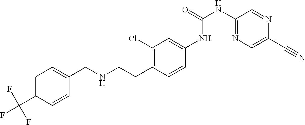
C1=C(C(F)(F)F)C=CC(CNCCC2=C(Cl)C=C(NC(NC3=NC=C(C#N)N=C3)=O)C=C2)=C1
